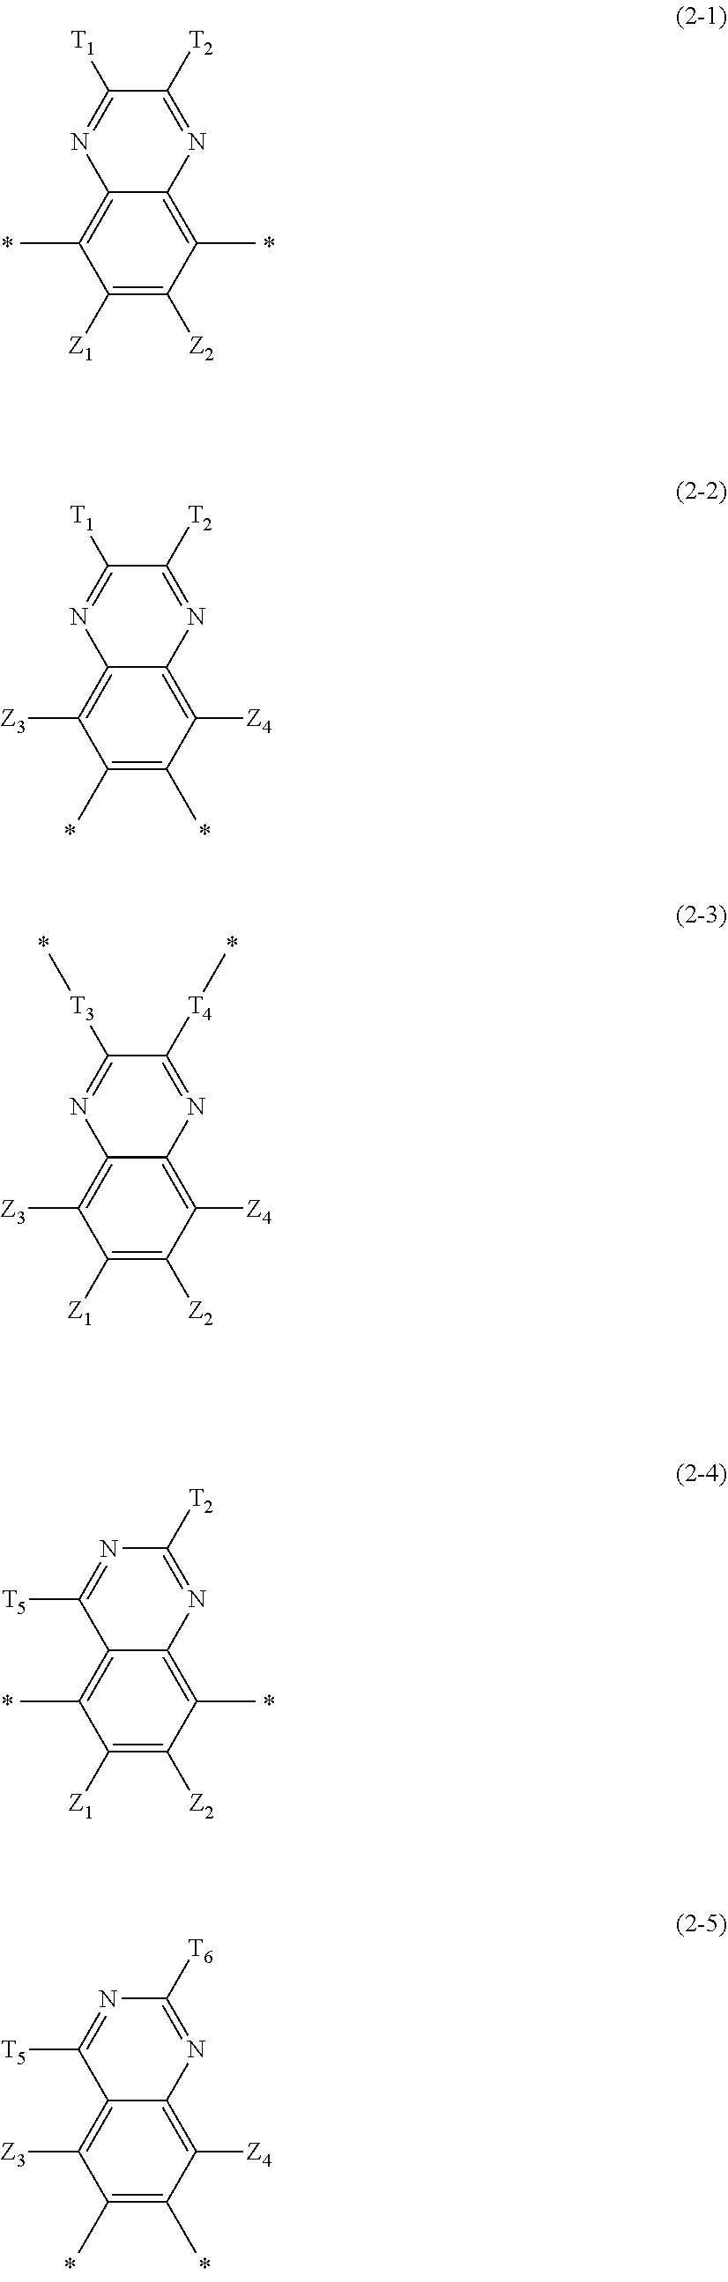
C1([Z1])=C([Z2])C(C)=C2C(=C1C)N=C([T1])C([T2])=N2.C1(C)=C(C)C([Z4])=C2C(=C1[Z3])N=C([T1])C([T2])=N2.C1([Z1])=C([Z2])C([Z4])=C2C(=C1[Z3])N=C([T3]C)C([T4]C)=N2.C1([Z1])=C([Z2])C(C)=C2C(=C1C)C([T5])=NC([T2])=N2.C1(C)=C(C)C([Z4])=C2C(=C1[Z3])C([T5])=NC([T6])=N2
